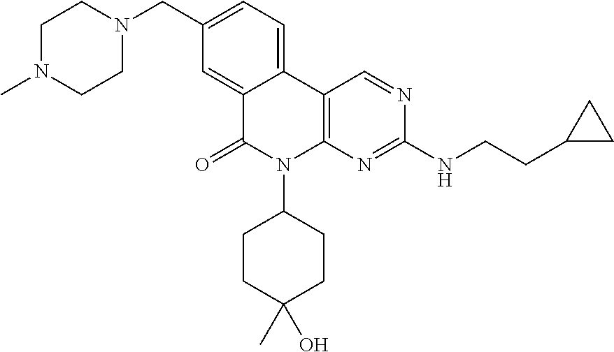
C1(CN2CCN(C)CC2)=CC=C2C(=C1)C(=O)N(C1CCC(C)(O)CC1)C1=C2C=NC(NCCC2CC2)=N1
